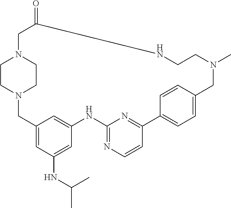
C1CN2CCN1CC(=O)NCCN(C)CC1=CC=C(C3=NC(=NC=C3)NC3=CC(=CC(NC(C)C)=C3)C2)C=C1
